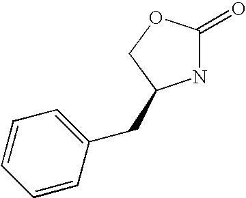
C1=CC=CC(CC2NC(=O)OC2)=C1
